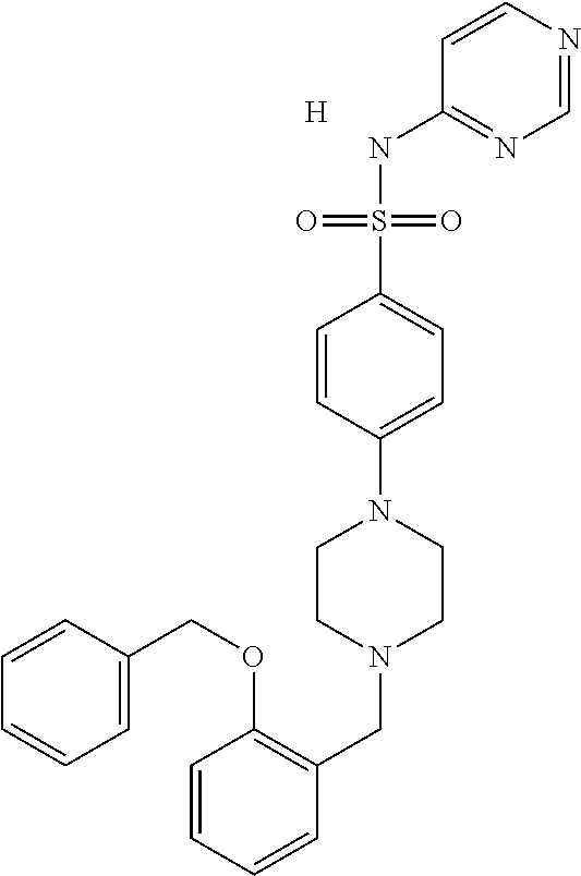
C1=CN=CN=C1NS(C1=CC=C(N2CCN(CC3=C(OCC4=CC=CC=C4)C=CC=C3)CC2)C=C1)(=O)=O.[H]
